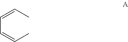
C(=CC=CC)C
